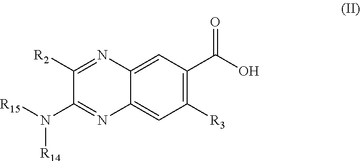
C1([R2])=NC2=CC(C(O)=O)=C([R3])C=C2N=C1N([R15])[R14]
